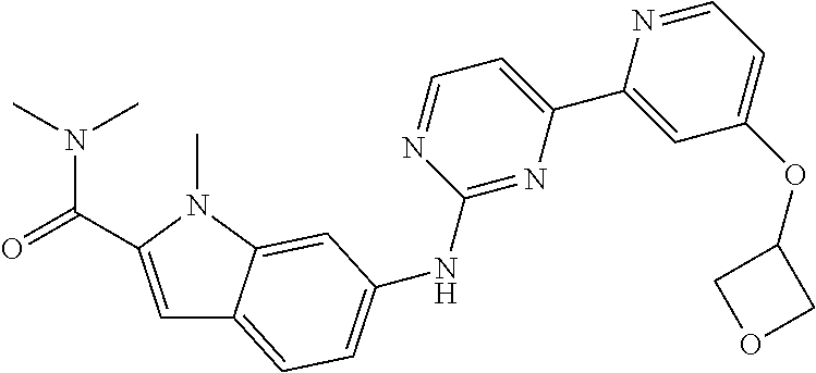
C1=C(C(=O)N(C)C)N(C)C2=CC(NC3=NC(C4=CC(OC5COC5)=CC=N4)=CC=N3)=CC=C12
